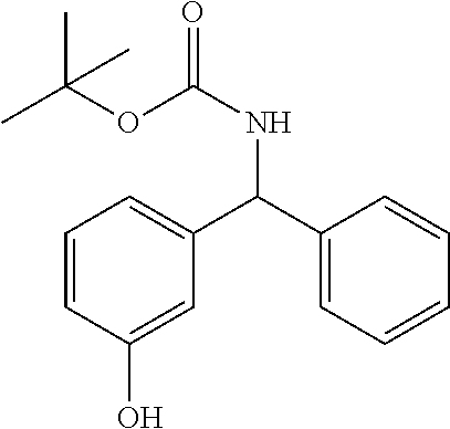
C1=CC(O)=CC(C(C2=CC=CC=C2)NC(OC(C)(C)C)=O)=C1
